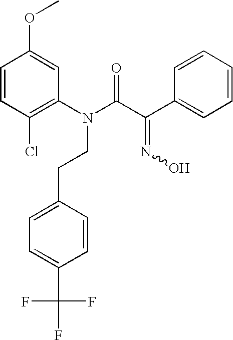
C1=CC(Cl)=C(N(CCC2=CC=C(C(F)(F)F)C=C2)C(C(C2=CC=CC=C2)=NO)=O)C=C1OC
